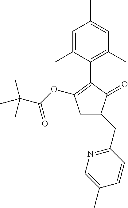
C1=C(C)C=C(C)C(C2=C(OC(=O)C(C)(C)C)CC(CC3=NC=C(C)C=C3)C2=O)=C1C
